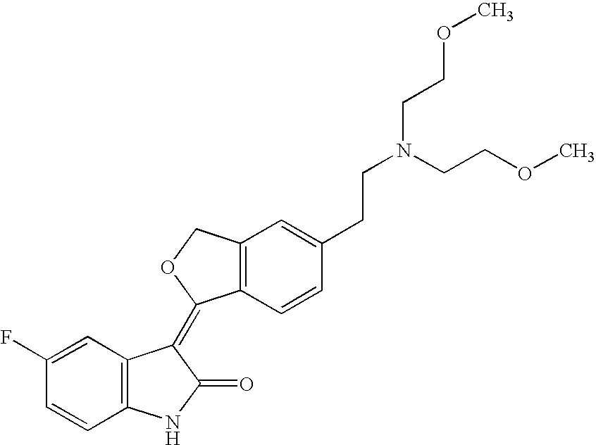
C1=C(F)C=CC2=C1C(=C1C3=C(CO1)C=C(CCN(CCOC)CCOC)C=C3)C(=O)N2
